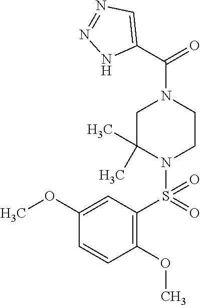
C1(OC)=C(S(=O)(=O)N2CCN(C(=O)C3=CN=NN3)CC2(C)C)C=C(OC)C=C1
